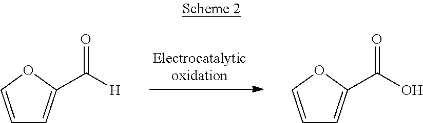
C1=COC(C([H])=O)=C1.C1=COC(C(O)=O)=C1
